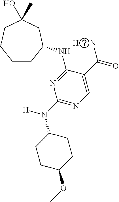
[H].C1CC(NC2=NC(N([H])C3CCC(OC)CC3)=NC=C2C(=O)N)CC(O)(C)CC1
